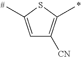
C1=C(C)SC(C)=C1[CN]
